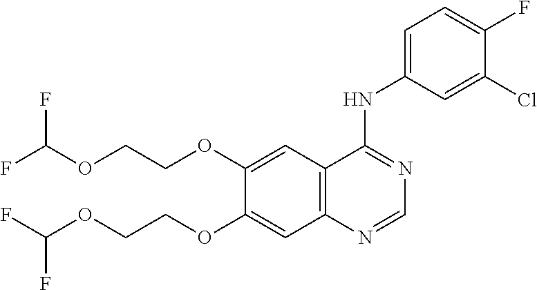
C1(OCCOC(F)F)=CC2=C(C=C1OCCOC(F)F)N=CN=C2NC1=CC=C(F)C(Cl)=C1
